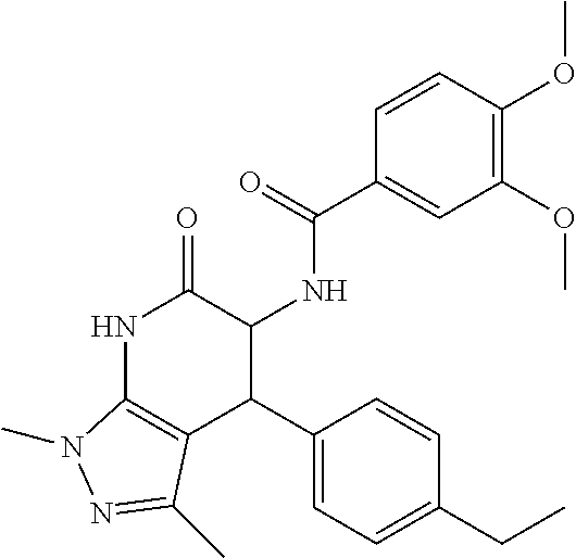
N1C2=C(C(C3=CC=C(CC)C=C3)C(NC(=O)C3=CC(OC)=C(OC)C=C3)C1=O)C(C)=NN2C
